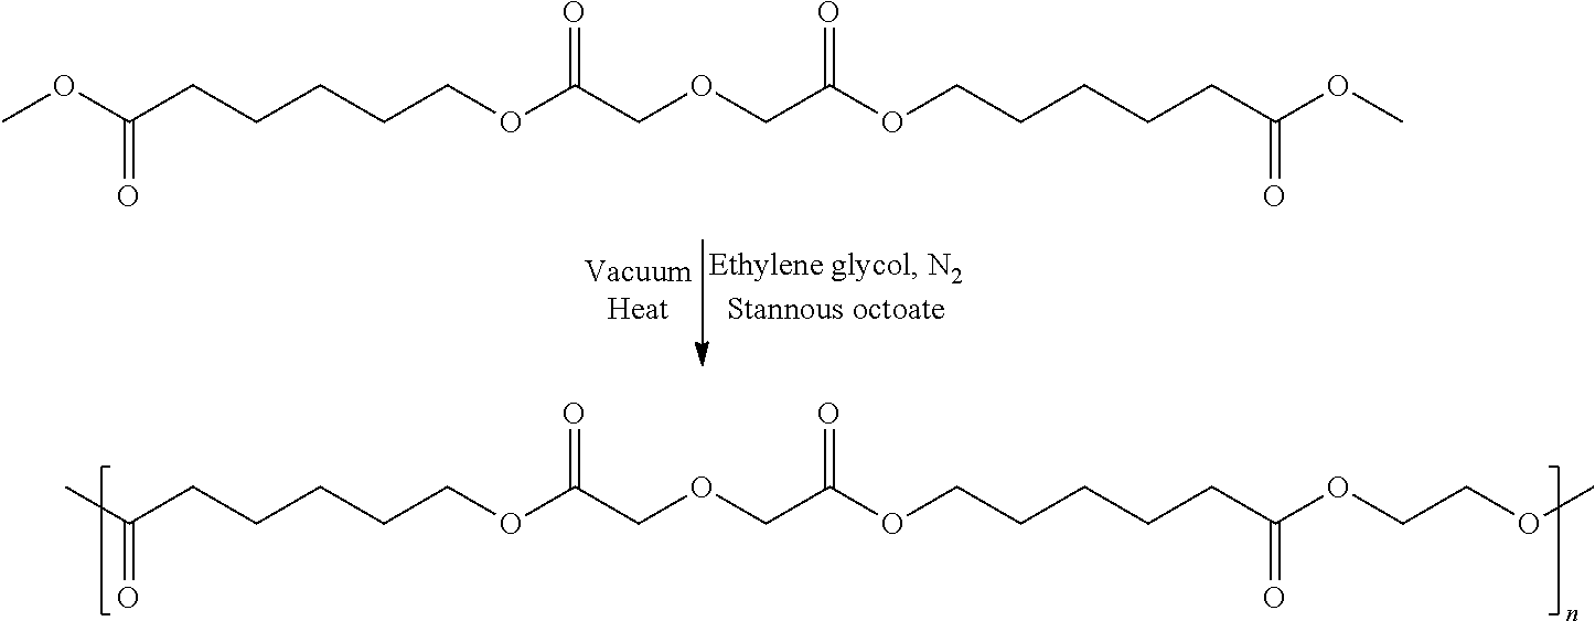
O(C(COCC(OCCCCCC(OCCOC)=O)=O)=O)CCCCCC(C)=O.O(C(COCC(OCCCCCC(OC)=O)=O)=O)CCCCCC(OC)=O
